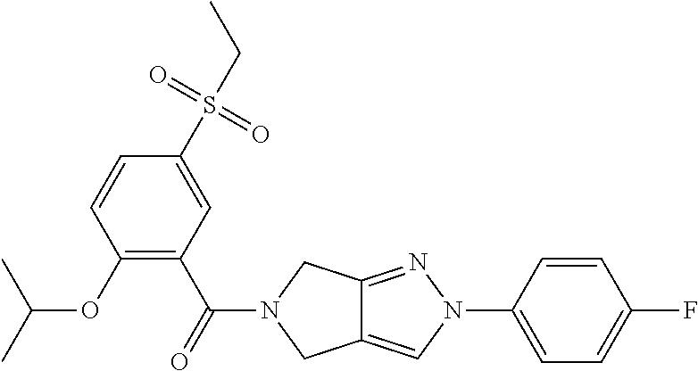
O(C1=C(C(=O)N2CC3=CN(C4=CC=C(F)C=C4)N=C3C2)C=C(S(CC)(=O)=O)C=C1)C(C)C
